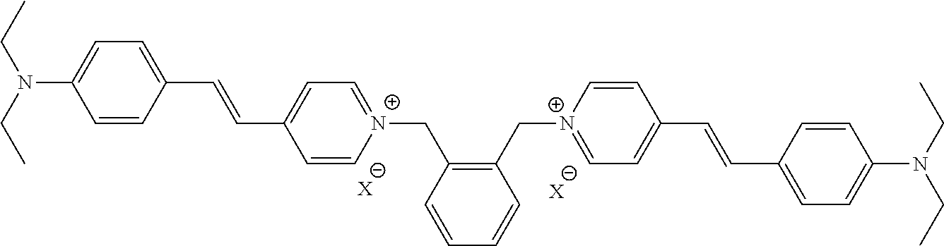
N(CC)(C1=CC=C(C=CC2=CC=[N+](CC3=C(C[N+]4=CC=C(C=CC5=CC=C(N(CC)CC)C=C5)C=C4)C=CC=C3)C=C2)C=C1)CC.[X].[X]
